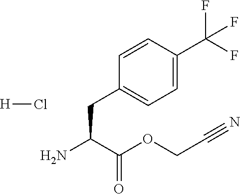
NC(C(OCC#N)=O)CC1=CC=C(C(F)(F)F)C=C1.[H]Cl
